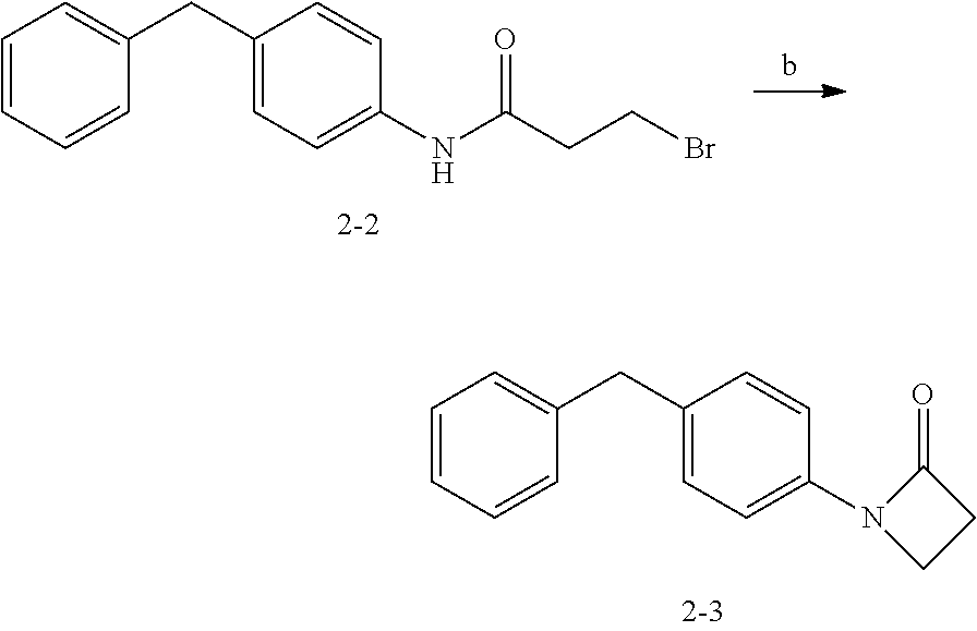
C1=CC=CC(CC2=CC=C(N3CCC3=O)C=C2)=C1.b.C1=CC=CC(CC2=CC=C(NC(CCBr)=O)C=C2)=C1
